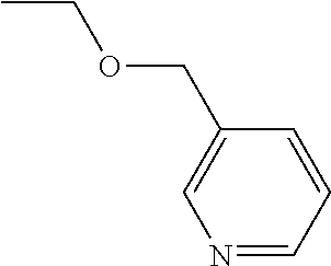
CCOCC1=CN=CC=C1
